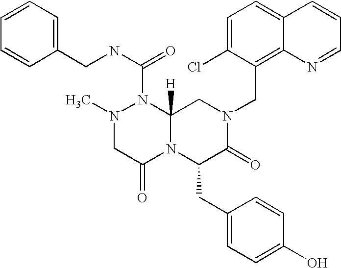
C1=CC=CC(CNC(N2N(C)CC(=O)N3C2([H])CN(CC2=C4C(=CC=C2Cl)C=CC=N4)C(=O)C3CC2=CC=C(O)C=C2)=O)=C1
